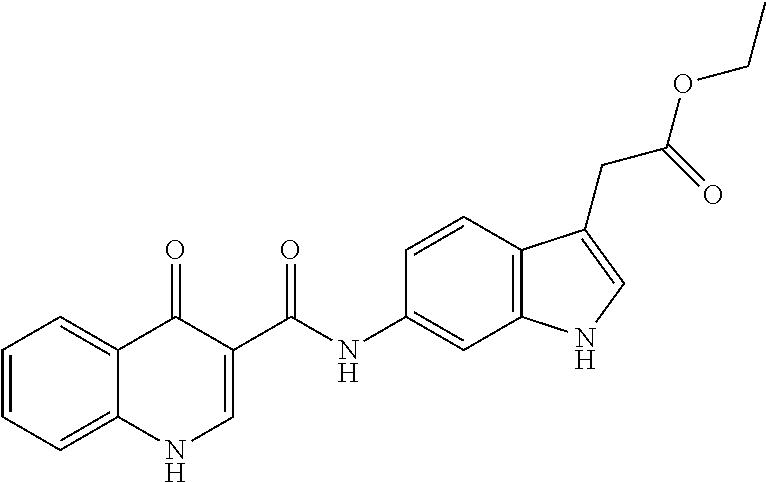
C1=CC2=C(C=C1NC(C1=CNC3=CC=CC=C3C1=O)=O)NC=C2CC(OCC)=O
